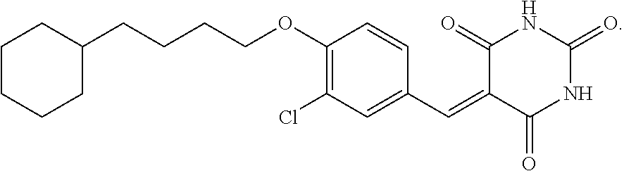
N1C(=O)NC(=O)C(=CC2=CC(Cl)=C(OCCCCC3CCCCC3)C=C2)C1=O
